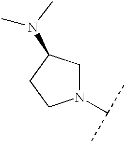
N1(C(C)C)CC(N(C)C)CC1
